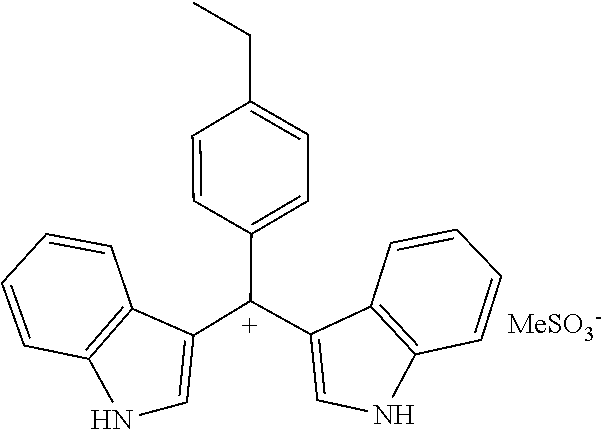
C1=CC2=C(C=C1)C([C+](C1=CC=C(CC)C=C1)C1=CNC3=C1C=CC=C3)=CN2.[MeSO3-]
